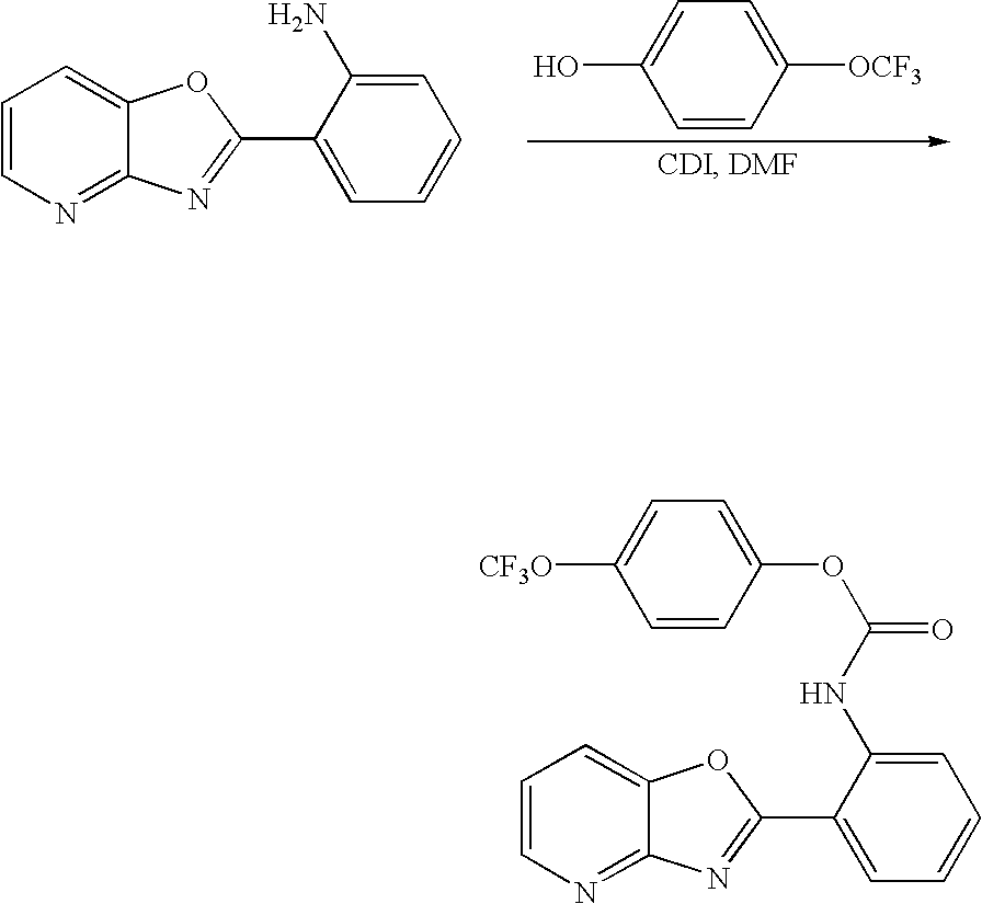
C1=CN=C2C(=C1)OC(C1=CC=CC=C1N)=N2.C1=CC([OCF3])=CC=C1O.C1=CN=C2C(=C1)OC(C1=CC=CC=C1NC(=O)OC1=CC=C([CF3O])C=C1)=N2
